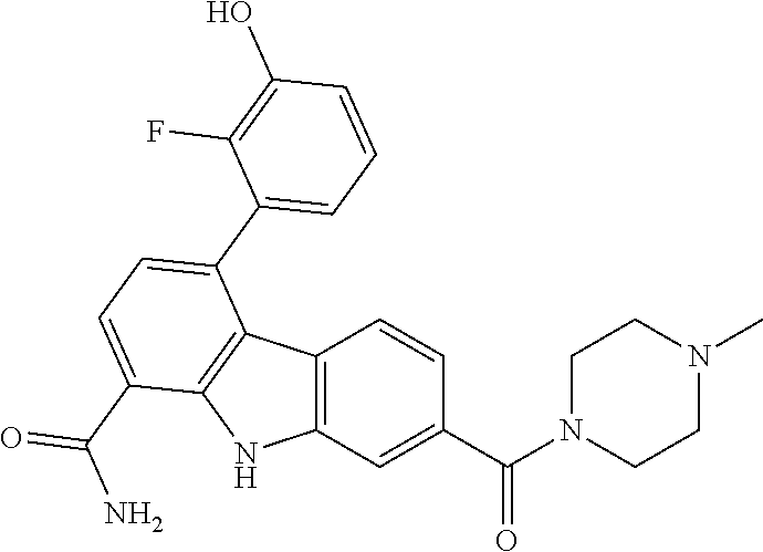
C12=C(C=C(C(N3CCN(C)CC3)=O)C=C1)NC1=C2C(C2=CC=CC(O)=C2F)=CC=C1C(=O)N
